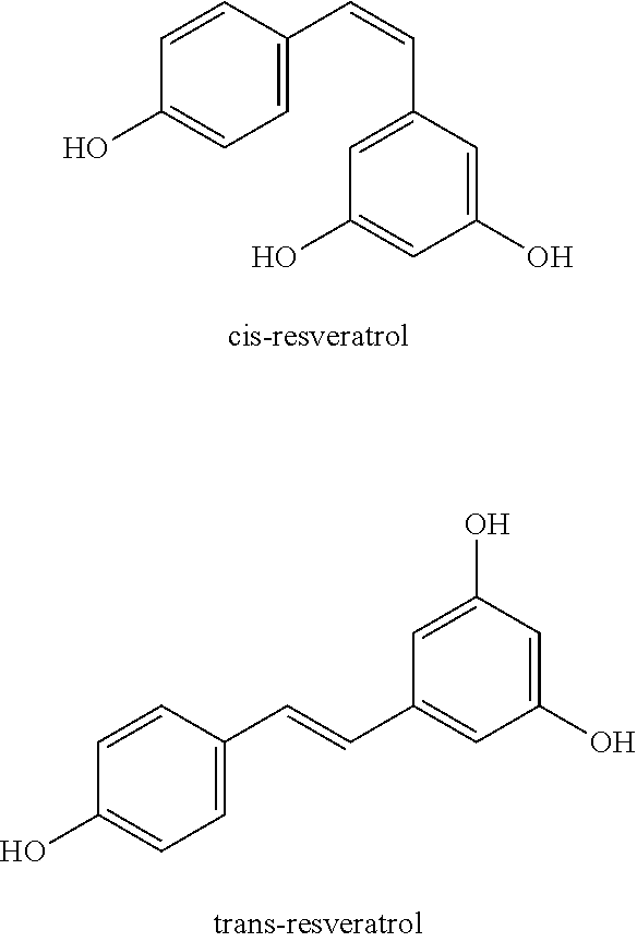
C1=CC(C=CC2=CC(O)=CC(O)=C2)=CC=C1O.C1=CC(C=CC2=CC(O)=CC(O)=C2)=CC=C1O
